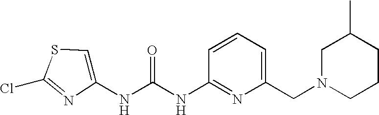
ClC1=NC(NC(NC2=NC(CN3CCCC(C)C3)=CC=C2)=O)=CS1
